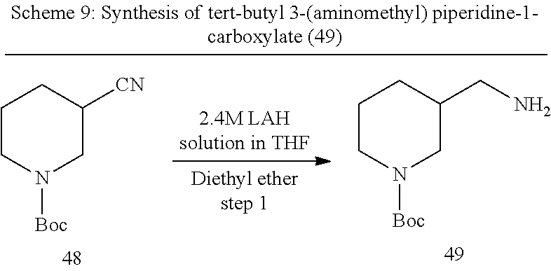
C1CN([Boc])CC(CN)C1.C1CN([Boc])CC([CN])C1
